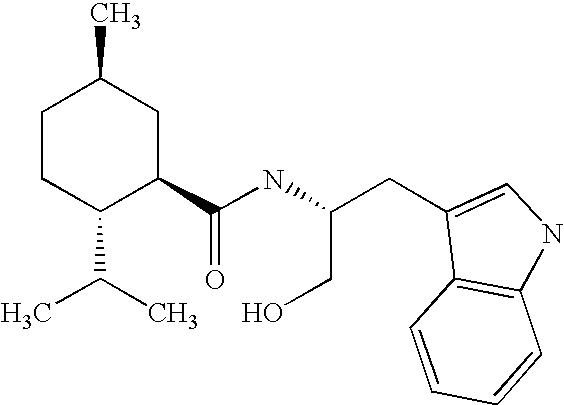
C1CC(C(C)C)C(C(NC(CC2=CNC3=C2C=CC=C3)CO)=O)CC1C
